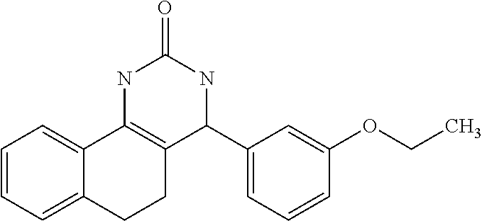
C1=CC=C2C(=C1)C1=C(CC2)C(C2=CC=CC(OCC)=C2)NC(=O)N1
